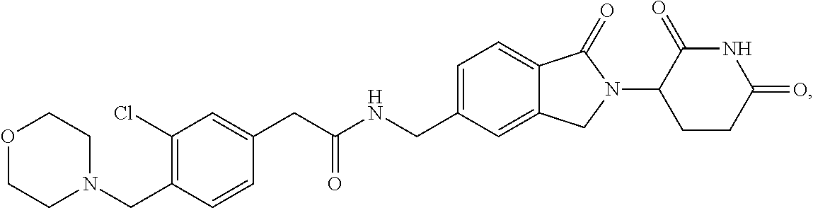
C(NCC1=CC=C2C(=C1)CN(C1CCC(=O)NC1=O)C2=O)(CC1=CC(Cl)=C(CN2CCOCC2)C=C1)=O
